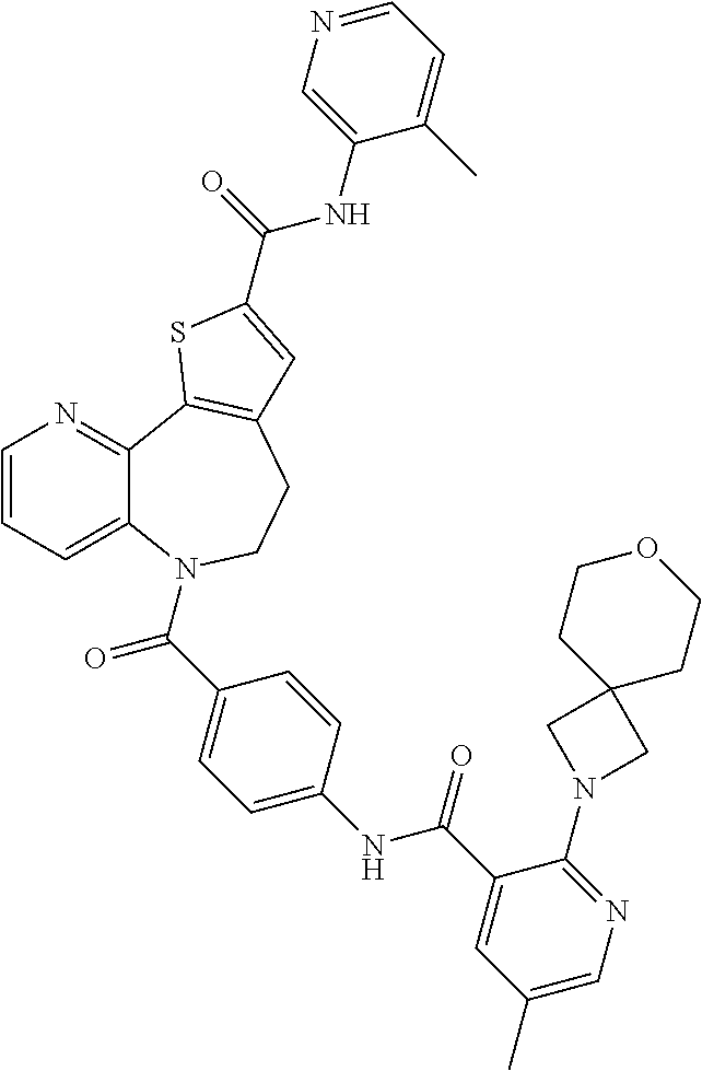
C1=CC=C2C(=N1)C1=C(CCN2C(C2=CC=C(NC(C3=CC(C)=CN=C3N3CC4(C3)CCOCC4)=O)C=C2)=O)C=C(C(=O)NC2=CN=CC=C2C)S1
